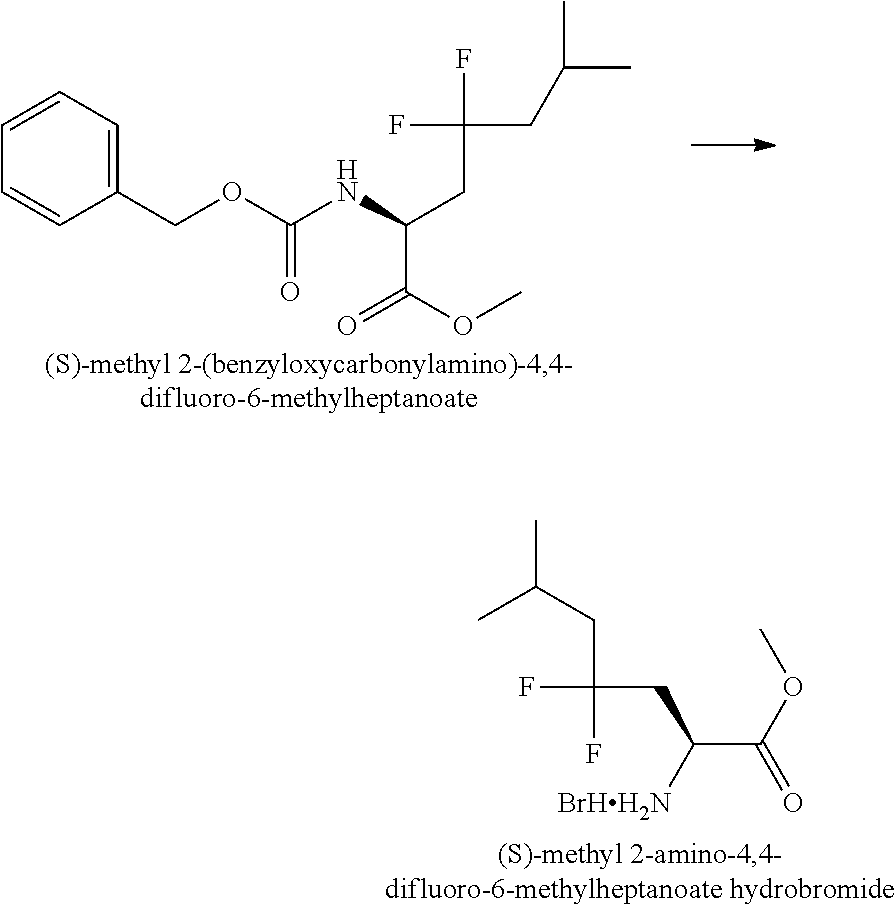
C1=CC=CC(COC(NC(CC(F)(CC(C)C)F)C(OC)=O)=O)=C1.CC(CC(F)(CC(C(OC)=O)[BrHH2N])F)C
